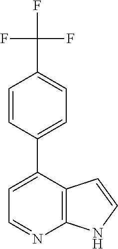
C1=CC(C2=CC=NC3=C2C=CN3)=CC=C1C(F)(F)F
